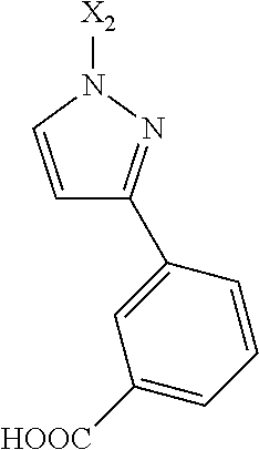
C1=CN([X2])N=C1C1=CC([HOOC])=CC=C1
